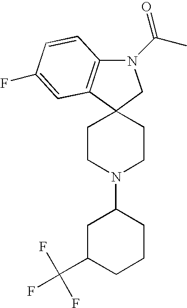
N1(C(C)=O)C2=C(C3(C1)CCN(C1CC(C(F)(F)F)CCC1)CC3)C=C(F)C=C2
